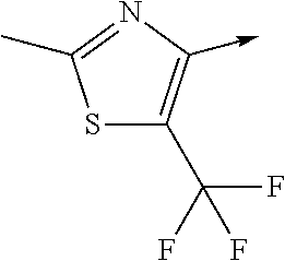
S1C(C(F)(F)F)=C(->C)N=C1C
